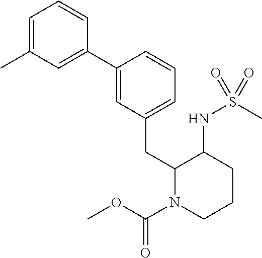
C1(C2=CC(CC3N(C(OC)=O)CCCC3NS(C)(=O)=O)=CC=C2)=CC(C)=CC=C1
